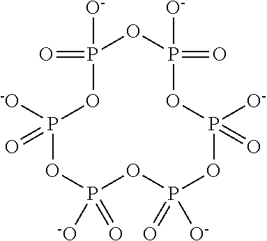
P1(=O)([O-])OP(=O)([O-])OP([O-])(=O)OP(=O)([O-])OP([-O])(=O)OP([-O])(=O)O1
